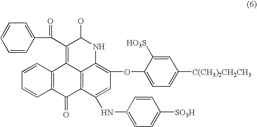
C1(C(=O)C2=C3C4=C(C(=O)C5=C3C=CC=C5)C(NC3=CC=C([SO3H])C=C3)=CC(OC3=CC=C([C(CH3)2CH2CH3])C=C3[HO3S])=C4NC2O)=CC=CC=C1
